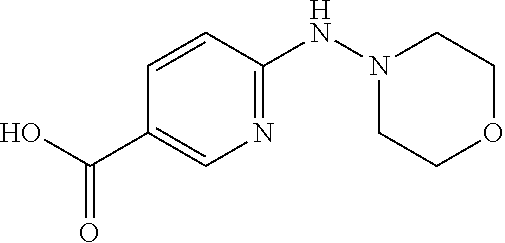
N(N1CCOCC1)C1=NC=C(C(O)=O)C=C1
